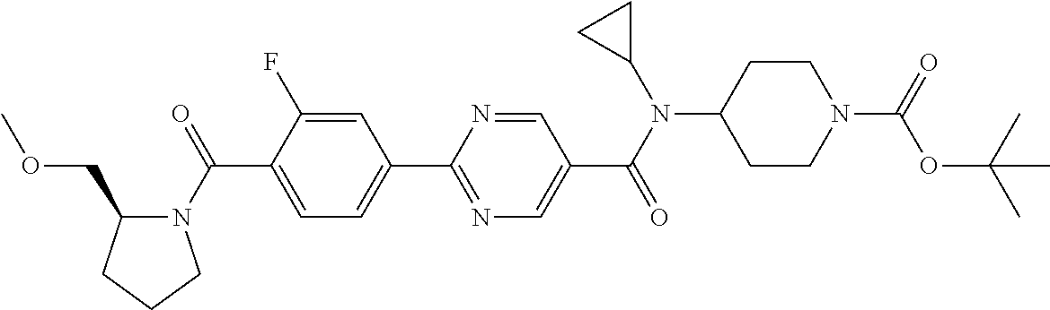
C1(C(N2C(COC)CCC2)=O)=CC=C(C2=NC=C(C(N(C3CC3)C3CCN(C(=O)OC(C)(C)C)CC3)=O)C=N2)C=C1F
